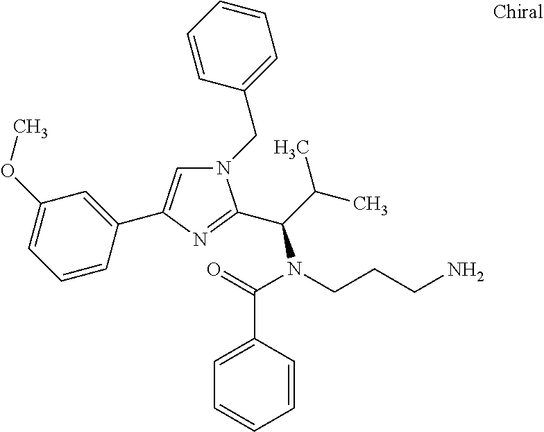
N1(CC2=CC=CC=C2)C=C(C2=CC(OC)=CC=C2)N=C1C(C(C)C)N(CCCN)C(=O)C1=CC=CC=C1
